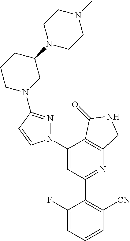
C1(N2N=C(N3CC(N4CCN(C)CC4)CCC3)C=C2)=CC(C2=C([CN])C=CC=C2F)=NC2=C1C(=O)NC2
